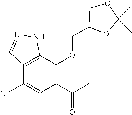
C12=C(C(OCC3COC(C)(C)O3)=C(C(C)=O)C=C1Cl)NN=C2
